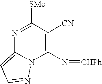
N1=C([SMe])C([CN])=C(N=[CHPh])N2C1=CC=N2
